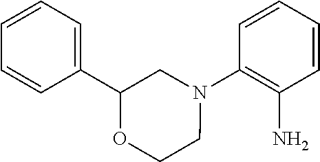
C1=CC=CC(N2CC(C3=CC=CC=C3)OCC2)=C1N
